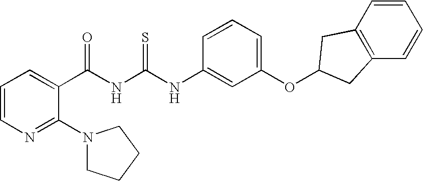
N(C(NC(C1=CC=CN=C1N1CCCC1)=O)=S)C1=CC(OC2CC3=C(C=CC=C3)C2)=CC=C1
